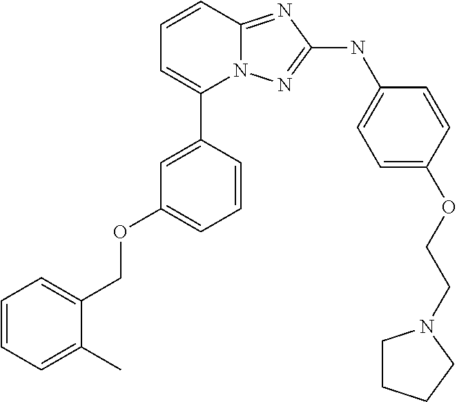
C1=CC2=NC(NC3=CC=C(OCCN4CCCC4)C=C3)=NN2C(C2=CC(OCC3=CC=CC=C3C)=CC=C2)=C1
